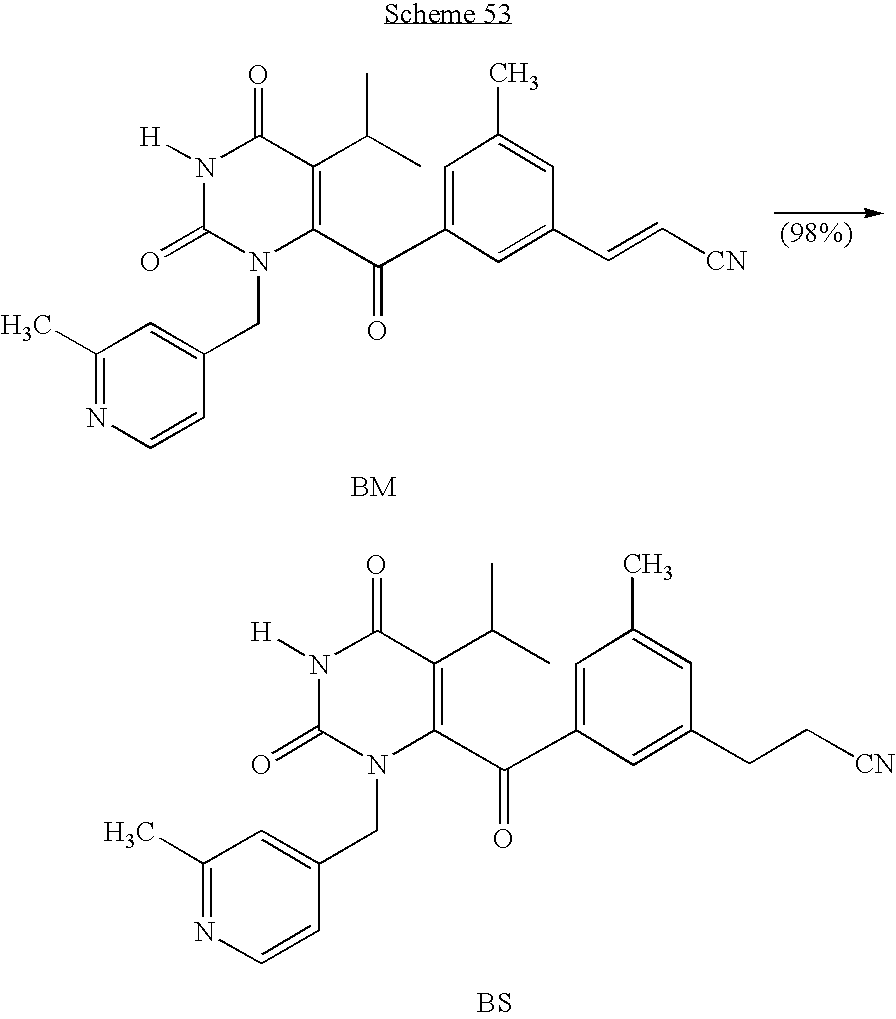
N1([H])C(=O)N(CC2=CC(C)=NC=C2)C(C(C2=CC(C)=CC(CC[CN])=C2)=O)=C(C(C)C)C1=O.[BS].N1([H])C(=O)N(CC2=CC(C)=NC=C2)C(C(C2=CC(C)=CC(C=C[CN])=C2)=O)=C(C(C)C)C1=O.[BM]
